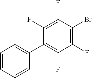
C1(C2=C(F)C(F)=C(Br)C(F)=C2F)=CC=CC=C1
